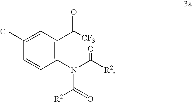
C1(Cl)=CC(C([CF3])=O)=C(N(C([R2])=O)C(=O)[R2])C=C1
